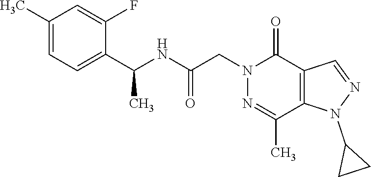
C1(C)=CC=C(C(NC(CN2C(=O)C3=C(C(C)=N2)N(C2CC2)N=C3)=O)C)C(F)=C1
